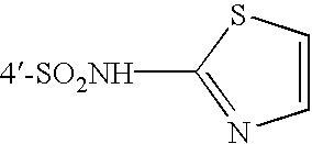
[4-SO2NH]C1=NC=CS1
